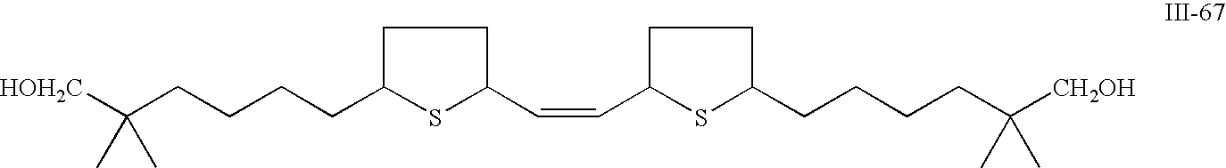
C(CCCCC1CCC(C=CC2CCC(CCCCC([CH2OH])(C)C)S2)S1)([HOH2C])(C)C
